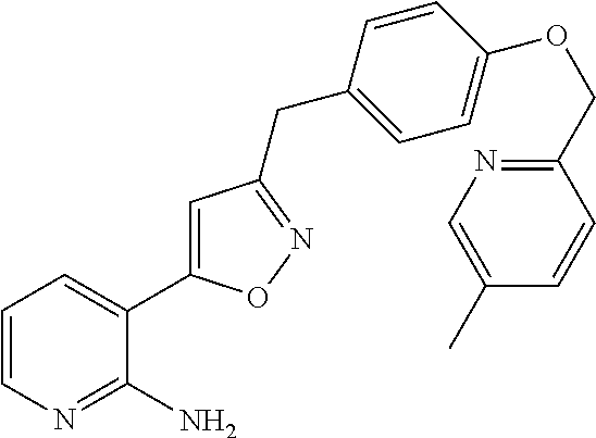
C1=CN=C(N)C(C2=CC(CC3=CC=C(OCC4=NC=C(C)C=C4)C=C3)=NO2)=C1
